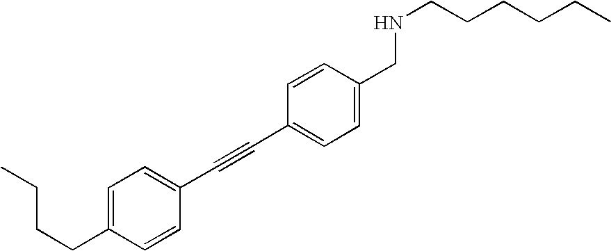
C1=CC(CCCC)=CC=C1C#CC1=CC=C(CNCCCCCC)C=C1
